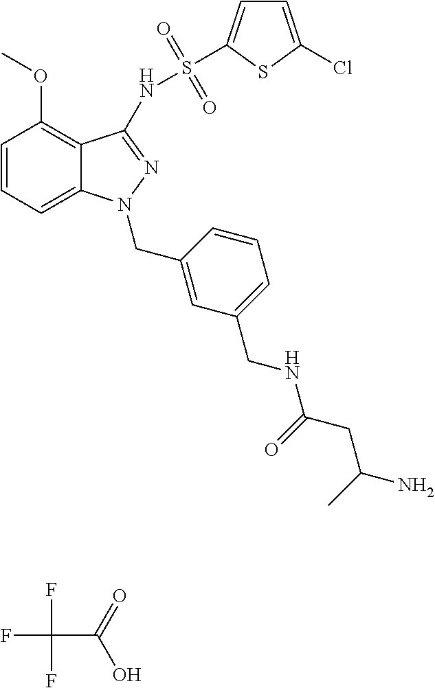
FC(C(=O)O)(F)F.C1=CC=C2C(=C1OC)C(NS(=O)(=O)C1=CC=C(Cl)S1)=NN2CC1=CC(CNC(=O)CC(N)C)=CC=C1
